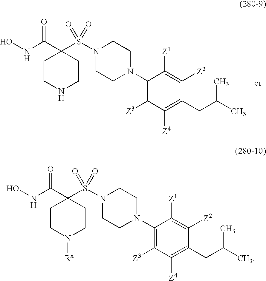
ONC(C1(S(N2CCN(C3=C([Z3])C([Z4])=C(CC(C)C)C([Z2])=C3[Z1])CC2)(=O)=O)CCNCC1)=O.ONC(C1(S(N2CCN(C3=C([Z3])C([Z4])=C(CC(C)C)C([Z2])=C3[Z1])CC2)(=O)=O)CCN([Rx])CC1)=O
